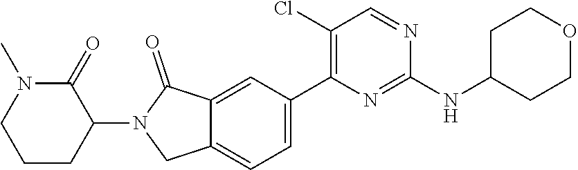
C1(NC2CCOCC2)=NC(C2=CC=C3C(=C2)C(=O)N(C2CCCN(C)C2=O)C3)=C(Cl)C=N1
